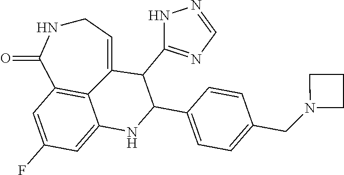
C1NC(=O)C2=C3C(=CC(F)=C2)NC(C2=CC=C(CN4CCC4)C=C2)C(C2=NC=NN2)C3=C1
